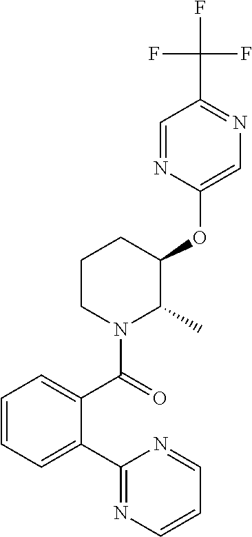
C1(OC2C(C)N(C(=O)C3=CC=CC=C3C3=NC=CC=N3)CCC2)=CN=C(C(F)(F)F)C=N1
